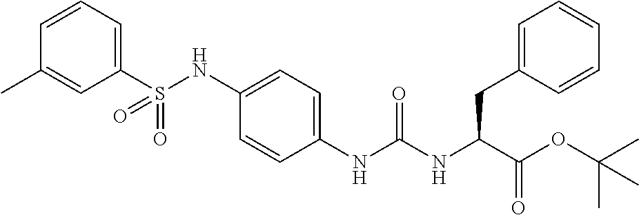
C1(S(NC2=CC=C(NC(NC(C(OC(C)(C)C)=O)CC3=CC=CC=C3)=O)C=C2)(=O)=O)=CC=CC(C)=C1
